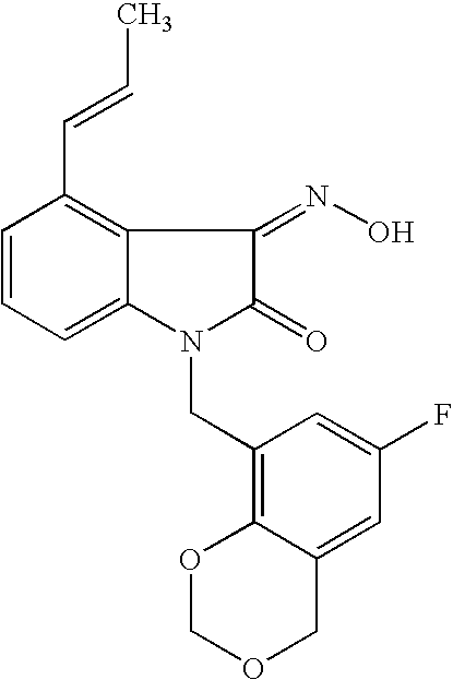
C1=CC=C2C(=C1C=CC)C(=NO)C(=O)N2CC1=C2C(=CC(F)=C1)COCO2
